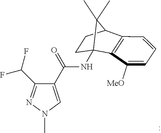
N(C12C3=C(C=CC=C3[MeO])C(CC1)C2(C)C)C(=O)C1=CN(C)N=C1C(F)F
